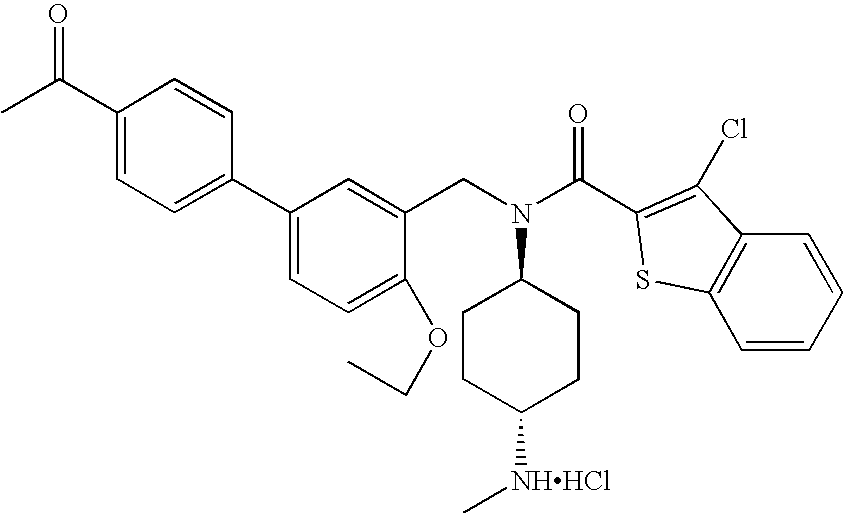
C1(C(C)=O)=CC=C(C2=CC=C(OCC)C(CN(C3CCC([NHHCl]C)CC3)C(C3=C(Cl)C4=C(S3)C=CC=C4)=O)=C2)C=C1
